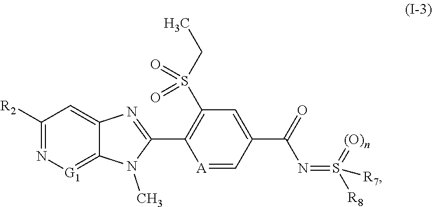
[A]1=CC(C(=O)N=S([R8])(=[(O)n])[R7])=CC(S(CC)(=O)=O)=C1C1=NC2=CC([R2])=N[G1]=C2N1C
